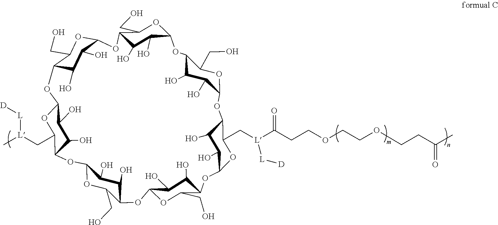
O1C2C(O)C(O)C(C(CO)O2)OC2OC(C[L](C)[L][D])C(C(O)C2O)OC2OC(CO)C(C(O)C2O)OC2OC(CO)C(C(O)C2O)OC2C(O)C(O)C(C(C[L](C(CCOCCOCCC(C)=O)=O)[L][D])O2)OC2C(O)C(O)C(C(CO)O2)OC2OC(CO)C1C(O)C2O
